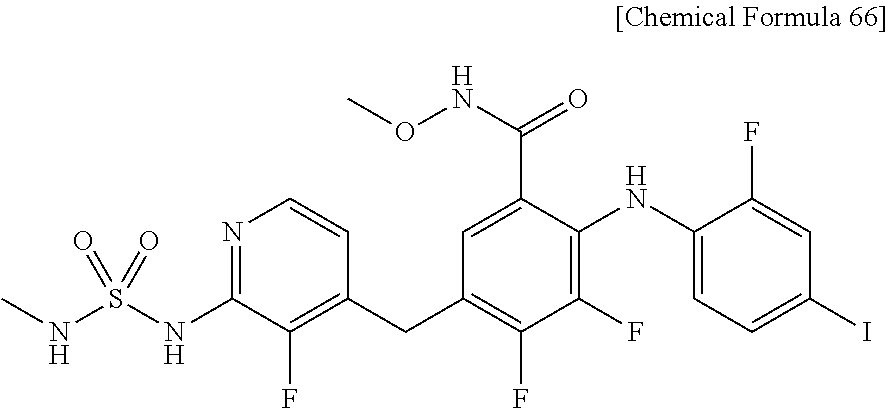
S(=O)(NC1=NC=CC(CC2=C(F)C(F)=C(NC3=CC=C(I)C=C3F)C(C(NOC)=O)=C2)=C1F)(NC)=O
